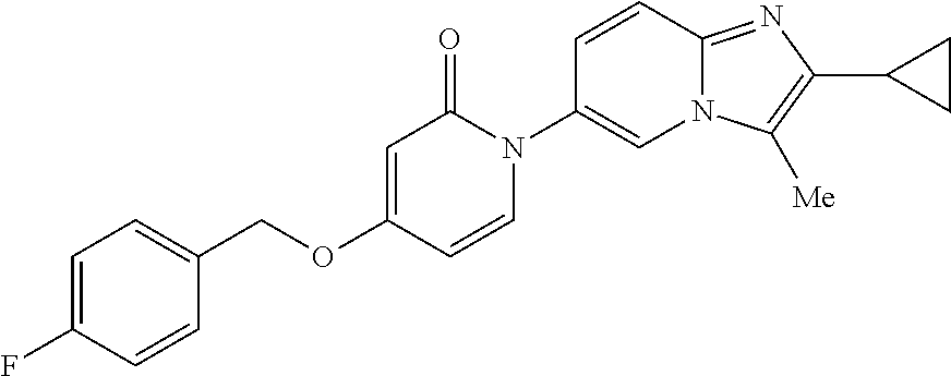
C1=C(F)C=CC(COC2=CC(=O)N(C3=CN4C(=NC(C5CC5)=C4[Me])C=C3)C=C2)=C1
